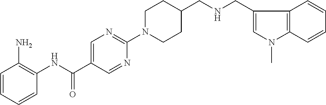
C1=CC=CC(NC(C2=CN=C(N3CCC(CNCC4=CN(C)C5=C4C=CC=C5)CC3)N=C2)=O)=C1N
